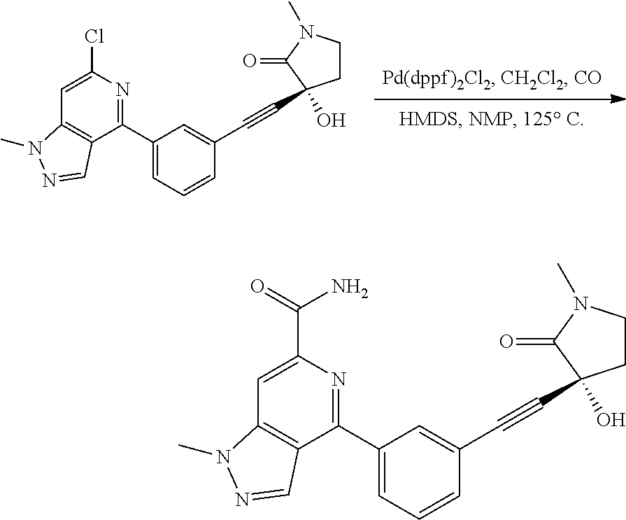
C1(C2=NC(Cl)=CC3=C2C=NN3C)=CC=CC(C#CC2(O)CCN(C)C2=O)=C1.C1(C2=NC(C(=O)N)=CC3=C2C=NN3C)=CC=CC(C#CC2(O)CCN(C)C2=O)=C1
